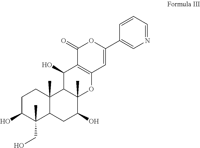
C1C(O)C(C)(CO)C2C(C)(C1)C1C(C)(C(O)C2)OC2=C(C1O)C(=O)OC(C1=CN=CC=C1)=C2
